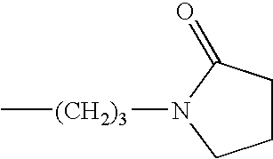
C1CC(=O)N([(CH2)3]C)C1
